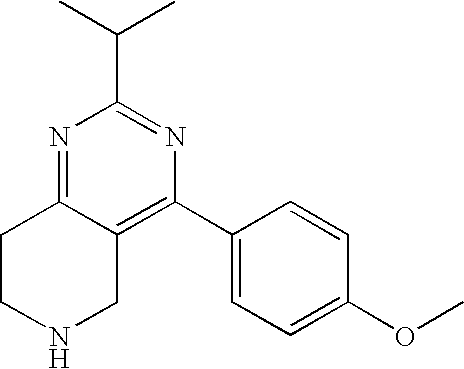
N1=C2C(=C(C3=CC=C(OC)C=C3)N=C1C(C)C)CNCC2
